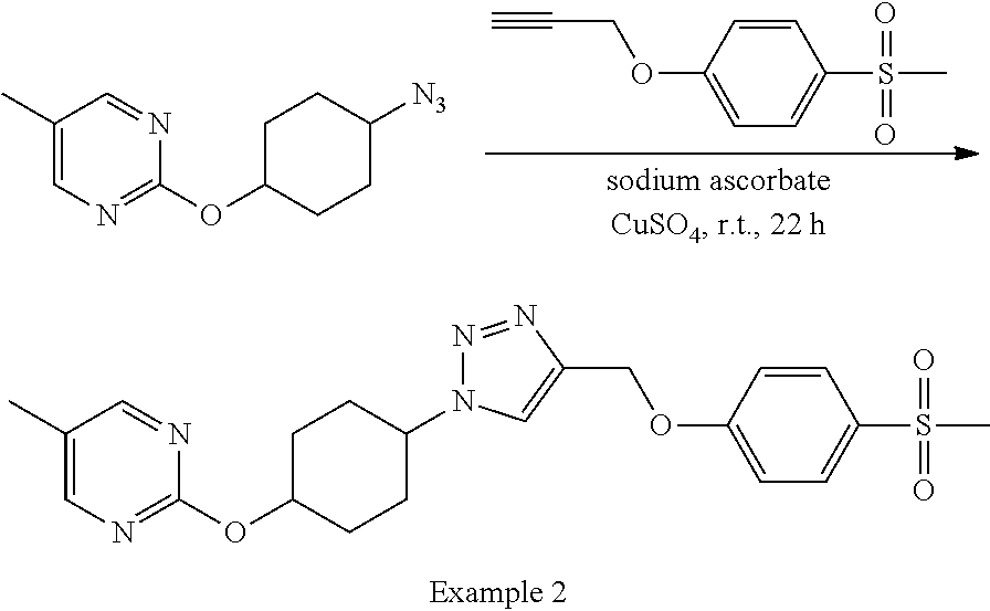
C1(OCC#C)=CC=C(S(C)(=O)=O)C=C1.C1(C)=CN=C(OC2CCC([N3])CC2)N=C1.C1(C)=CN=C(OC2CCC(N3N=NC(COC4=CC=C(S(=O)(=O)C)C=C4)=C3)CC2)N=C1
